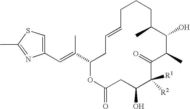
C1(C=C(C)C2CC=CCCCC(C)C(O)C(C)C(=O)C([R1])([R2])C(O)CC(=O)O2)=CSC(C)=N1
